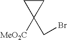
C1C([MeO2C])(CBr)C1
